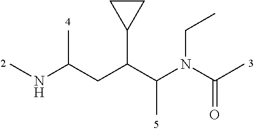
CNC(CC(C(N(C(C)=O)CC)C)C1CC1)C
